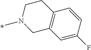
N1(C)CC2=C(CC1)C=CC(F)=C2
